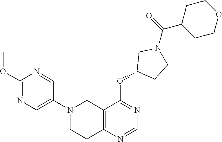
C1(N2CCC3=C(C2)C(OC2CCN(C(C4CCOCC4)=O)C2)=NC=N3)=CN=C(OC)N=C1
